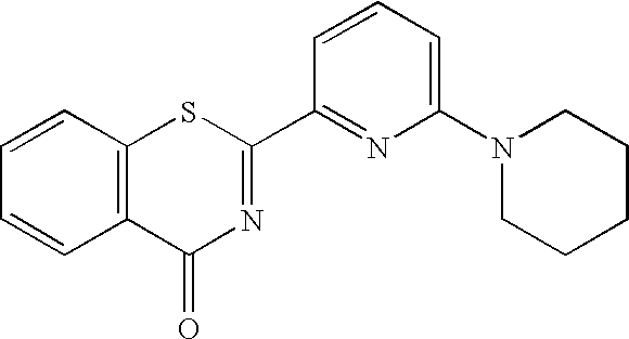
C1=CC2=C(C=C1)C(=O)N=C(C1=NC(N3CCCCC3)=CC=C1)S2
